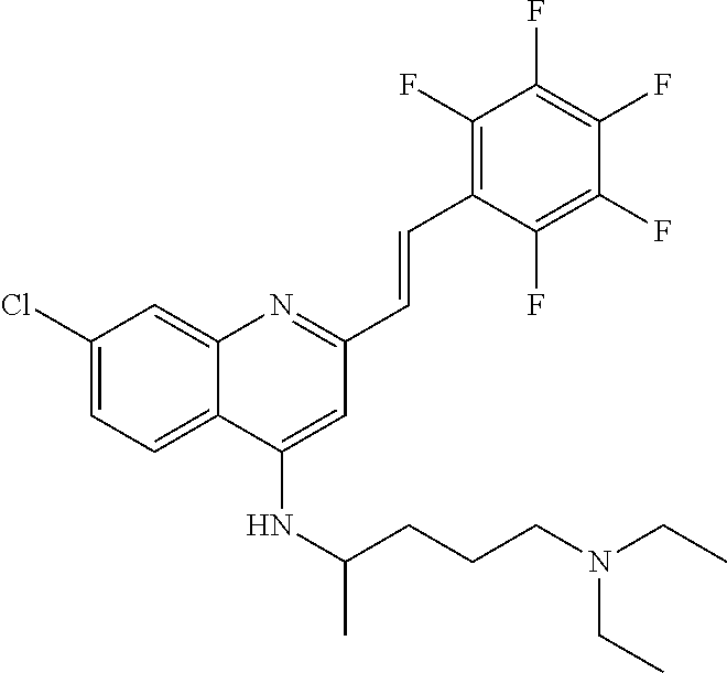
C1(Cl)=CC=C2C(=C1)N=C(C=CC1=C(F)C(F)=C(F)C(F)=C1F)C=C2NC(C)CCCN(CC)CC
